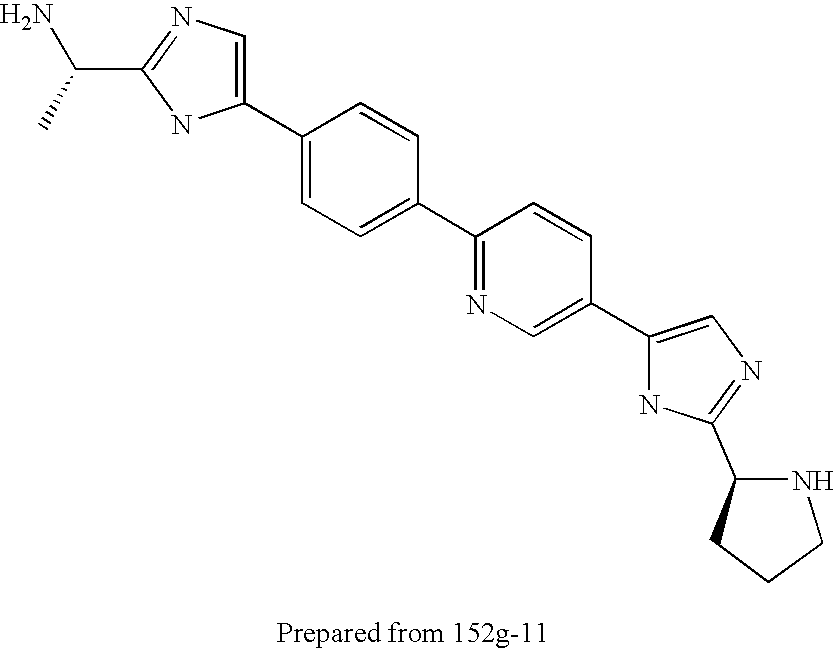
C(C1=NC=C(C2=CC=C(C3=NC=C(C4=CN=C(C5CCCN5)N4)C=C3)C=C2)N1)(N)C
